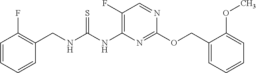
N(C(NC1=C(F)C=NC(OCC2=CC=CC=C2OC)=N1)=S)CC1=C(F)C=CC=C1
